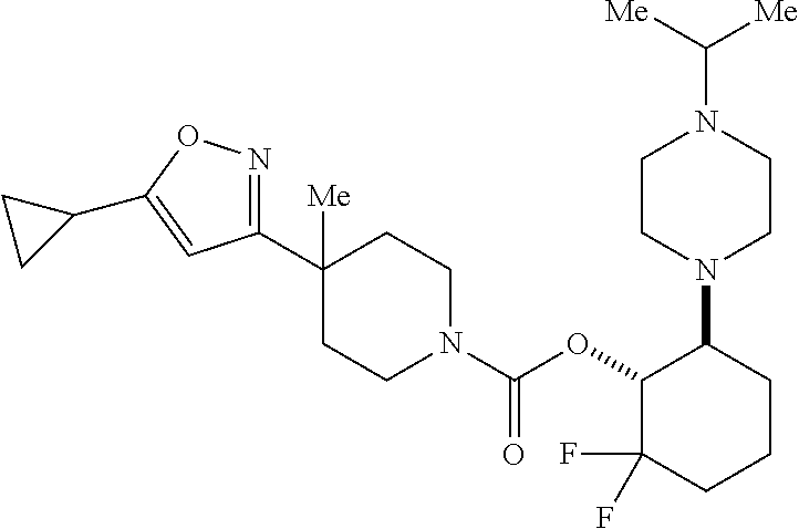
C1(C2([Me])CCN(C(OC3C(F)(F)CCCC3N3CCN(C([Me])[Me])CC3)=O)CC2)=NOC(C2CC2)=C1
